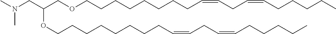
N(CC(COCCCCCCCCC=CCC=CCCCCC)OCCCCCCCCC=CCC=CCCCCC)(C)C
